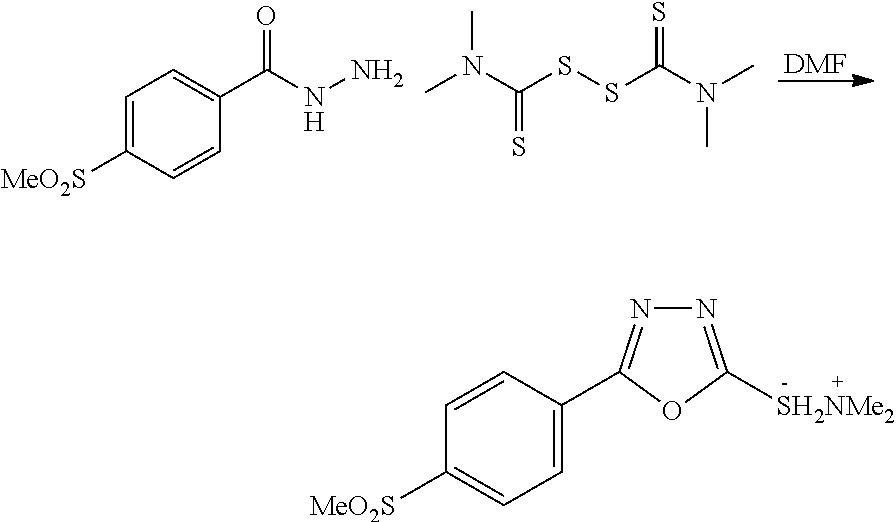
C1=C([MeO2S])C=CC(C(NN)=O)=C1.CN(C(SSC(N(C)C)=S)=S)C.[DMF].C1=C(C2=NN=C([SH2NMe2])O2)C=CC([MeO2S])=C1
